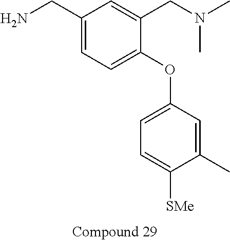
C1(CN)=CC=C(OC2=CC=C([SMe])C(C)=C2)C(CN(C)C)=C1
